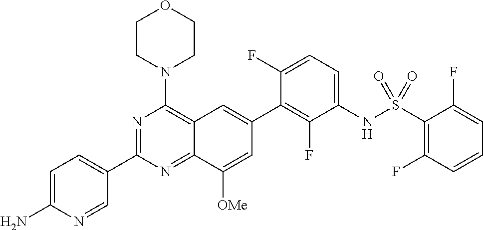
C1=C(N)N=CC(C2=NC(N3CCOCC3)=C3C(=N2)C([OMe])=CC(C2=C(F)C(NS(=O)(=O)C4=C(F)C=CC=C4F)=CC=C2F)=C3)=C1
